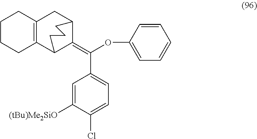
C1CCC2=C(C1)CC1C(=C(OC3=CC=CC=C3)C3=CC=C(Cl)C([(tBu)Me2SiO])=C3)C2CCC1
